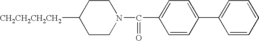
[CH2CH2CH2CH2]C1CCN(C(C2=CC=C(C3=CC=CC=C3)C=C2)=O)CC1
